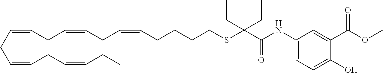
C(=CCC=CCC=CCCCCSC(C(=O)NC1=CC=C(O)C(C(OC)=O)=C1)(CC)CC)CC=CCC=CCC
